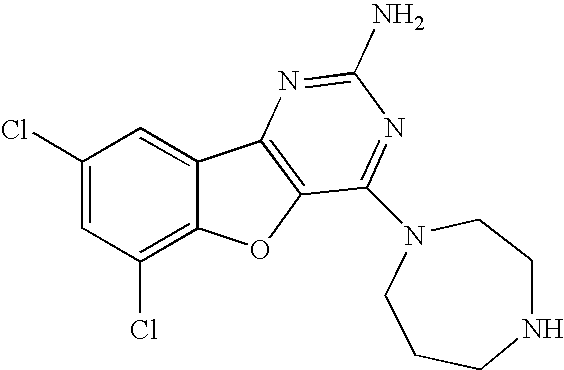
C1(Cl)=CC(Cl)=C2C(=C1)C1=C(O2)C(N2CCCNCC2)=NC(N)=N1
